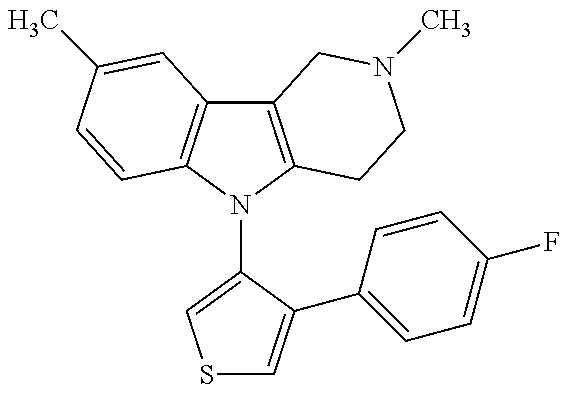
C12=C(N(C3=CSC=C3C3=CC=C(F)C=C3)C3=C1C=C(C)C=C3)CCN(C)C2
